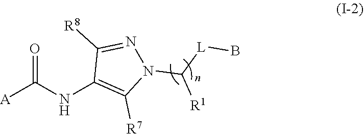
O=C(NC1=C([R7])N(C([L]B)[R1])N=C1[R8])[A]
